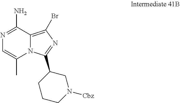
N12C(=C(Br)N=C1C1CCCN([Cbz])C1)C(N)=NC=C2C
